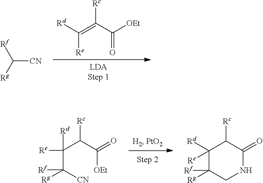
[LDAStep 1].[Rd]C(=C(C([OEt])=O)[Rc])[Re].[Rf]C([Rg])[CN].C(C([CN])([Rg])[Rf])(C(C([OEt])=O)[Rc])([Rd])[Re].C1([Rd])([Re])C([Rg])([Rf])CNC(=O)C1[Rc]
